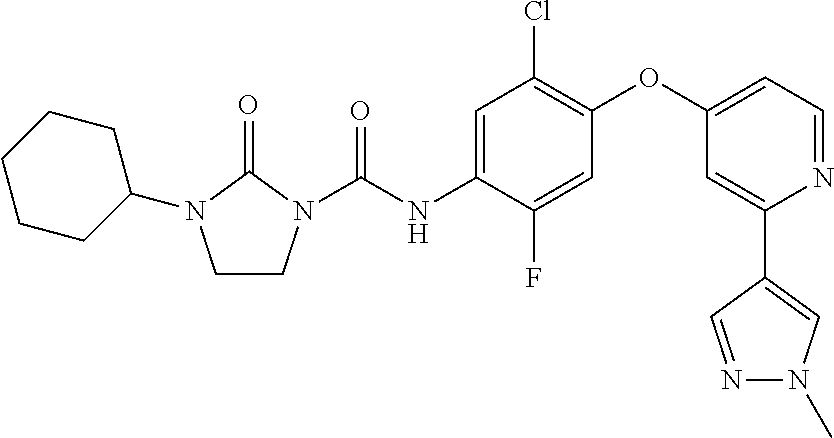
C1=C(NC(=O)N2CCN(C3CCCCC3)C2=O)C(F)=CC(OC2=CC=NC(C3=CN(C)N=C3)=C2)=C1Cl
